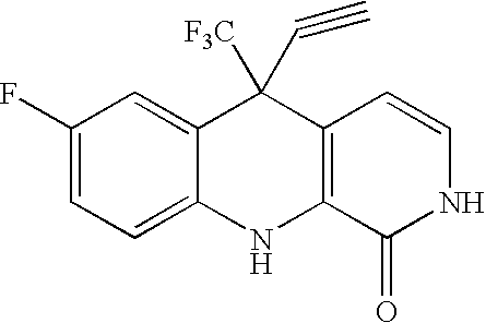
C1(F)=CC=C2C(=C1)C([F3C])(C#C)C1=C(N2)C(=O)NC=C1
